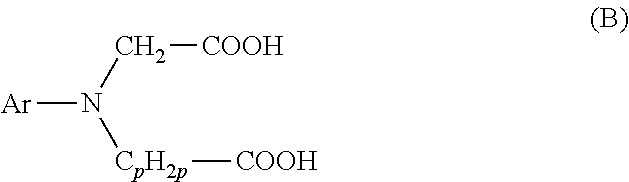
[Ar]N(C[COOH])[CpH2p][COOH]
